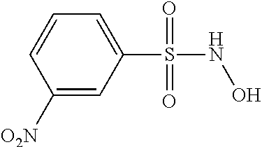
C1(S(NO)(=O)=O)=CC=CC([O2N])=C1
